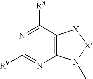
C12=C(C([R8])=NC([R9])=N1)[X][X]N2C
